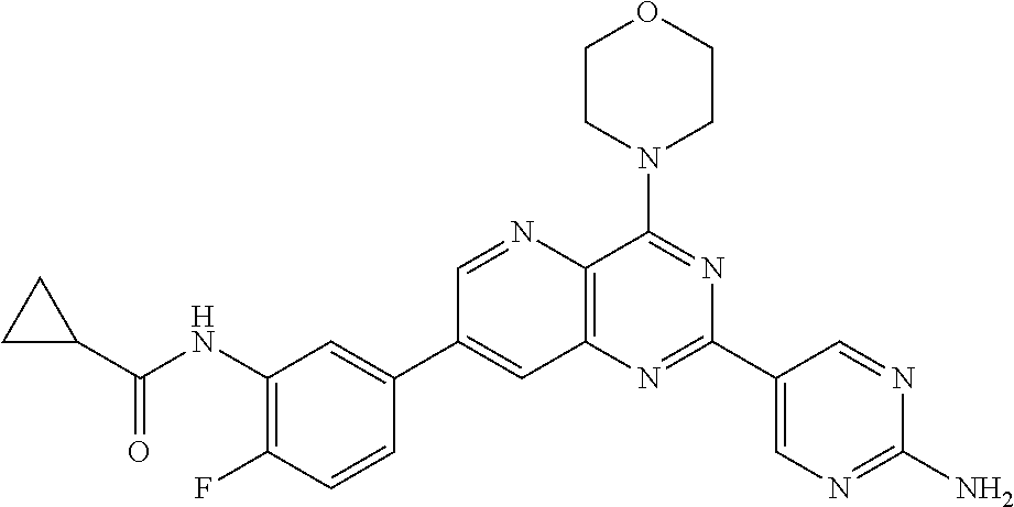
C1=CC(C2=CC3=C(C(N4CCOCC4)=NC(C4=CN=C(N)N=C4)=N3)N=C2)=CC(NC(C2CC2)=O)=C1F
